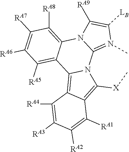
C1([RA7])=C([RA6])C([RA5])=C2C(=C1[RA8])N1C(=N(C)C([LB])=C1[RA9])N1C2=C2C(=C1[X]C)C([RA1])=C([RA2])C([RA3])=C2[RA4]
